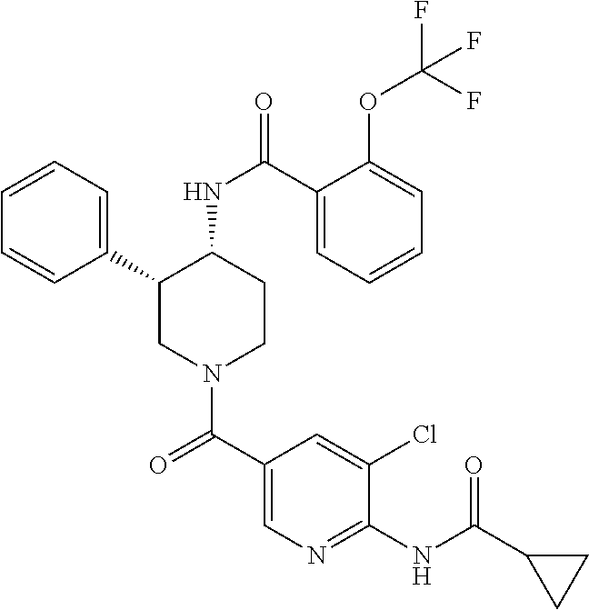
C1=CC=C(C2CN(C(C3=CN=C(NC(C4CC4)=O)C(Cl)=C3)=O)CCC2NC(=O)C2=CC=CC=C2OC(F)(F)F)C=C1
